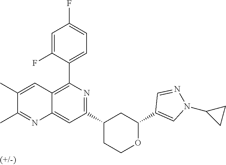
C12=CC(C3CCOC(C4=CN(C5CC5)N=C4)C3)=NC(C3=CC=C(F)C=C3F)=C1C=C(C)C(C)=N2
